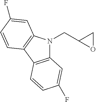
C12=C(C3=C(N1CC1OC1)C=C(F)C=C3)C=CC(F)=C2
